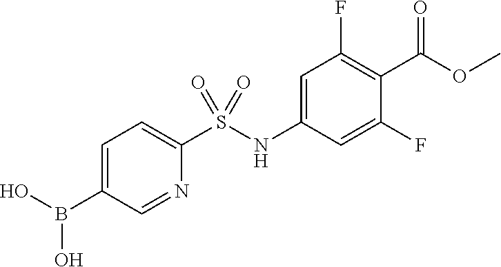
C1=C(B(O)O)C=NC(S(NC2=CC(F)=C(C(OC)=O)C(F)=C2)(=O)=O)=C1
